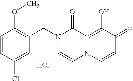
C1(OC)=C(CN2C=CN3C(=C(O)C(=O)C=C3)C2=O)C=C(Cl)C=C1.Cl
